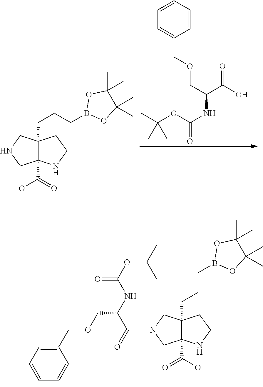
C1=CC=CC(COCC(C(O)=O)NC(OC(C)(C)C)=O)=C1.N1CC2(C(=O)OC)C(CCCB3OC(C)(C)C(C)(C)O3)(C1)CCN2.N1(C(=O)C(COCC2=CC=CC=C2)NC(=O)OC(C)(C)C)CC2(C(OC)=O)C(CCCB3OC(C)(C)C(C)(C)O3)(C1)CCN2
